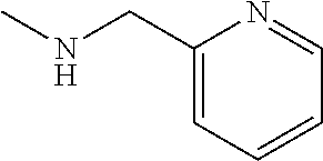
CNCC1=CC=CC=N1
